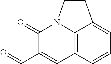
C12=C3N(C(=O)C(C=O)=C1)CCC3=CC=C2
